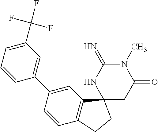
C1(C(F)(F)F)=CC=CC(C2=CC3=C(C=C2)CCC32CC(=O)N(C)C(=N)N2)=C1
